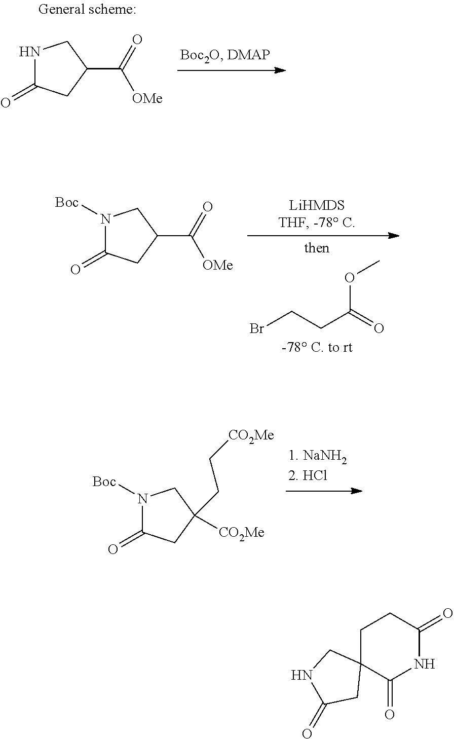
BrCCC(=O)OC.N1([Boc])C(=O)CC(C(=O)[OMe])C1.N1C(=O)CC(C(=O)[OMe])C1.N1([Boc])C(=O)CC([CO2Me])(CC[CO2Me])C1.C1C2(C(=O)NC(=O)C1)CNC(=O)C2
